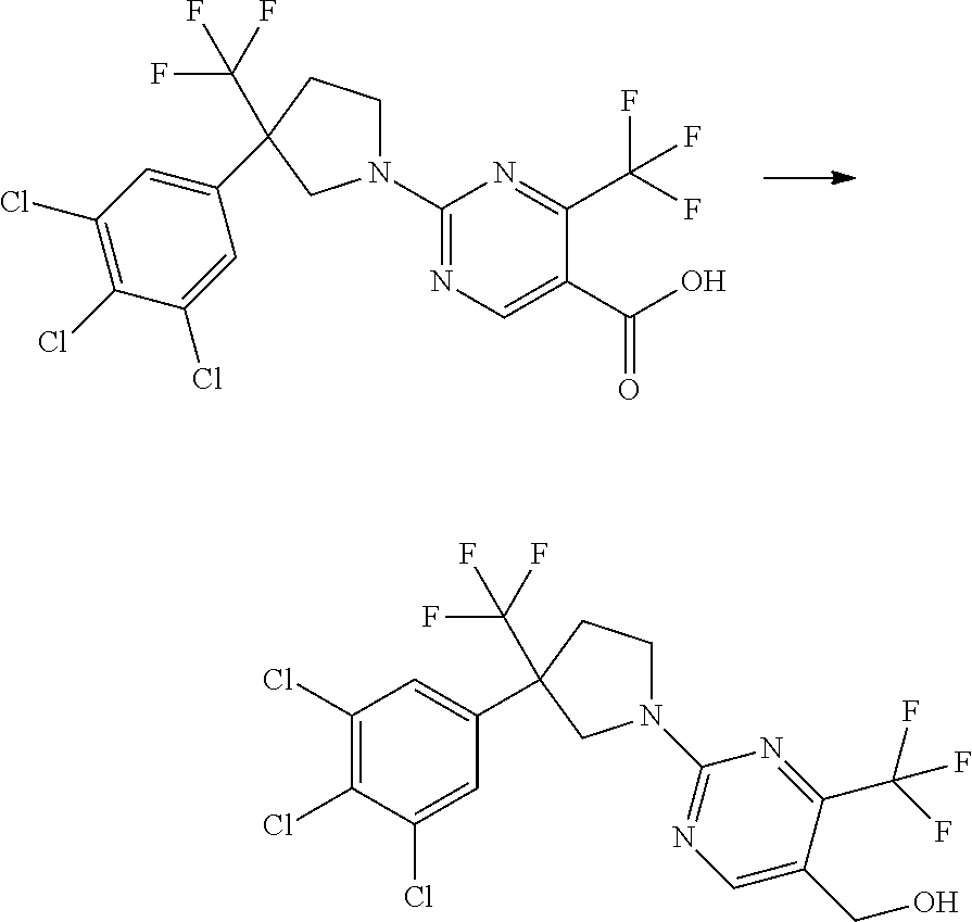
C1(Cl)=C(Cl)C(Cl)=CC(C2(C(F)(F)F)CCN(C3=NC=C(C(O)=O)C(C(F)(F)F)=N3)C2)=C1.C1(Cl)=C(Cl)C(Cl)=CC(C2(C(F)(F)F)CCN(C3=NC=C(CO)C(C(F)(F)F)=N3)C2)=C1
